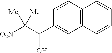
C12=C(C=CC(C(C([O2N])([Me])[Me])O)=C1)C=CC=C2
